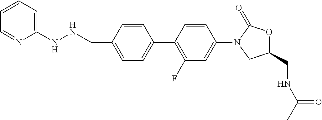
C(C1=CC=C(C2=C(F)C=C(N3CC(CNC(C)=O)OC3=O)C=C2)C=C1)NNC1=CC=CC=N1
